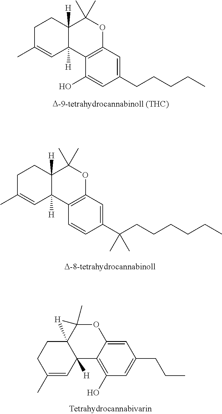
C1=C(CCCCC)C=C(O)C2=C1OC(C)(C)C1([H])C2([H])C=C(C)CC1.C1=C(C(CCCCCC)(C)C)C=CC2=C1OC(C)(C)C1([H])C2([H])C=C(C)CC1.C12=C(O)C=C(CCC)C=C1OC1(C)C3(C2([H])C=C(C)CC3)[H]1
